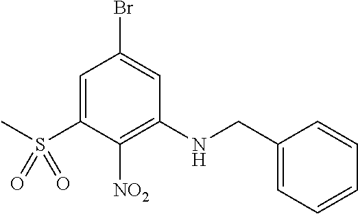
C1(CNC2=C([NO2])C(S(C)(=O)=O)=CC(Br)=C2)=CC=CC=C1
